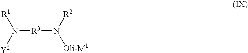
[R1]N([Y2])[R3]N([Oli-M1])[R2]
